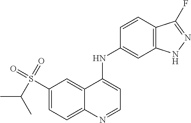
C1(S(=O)(=O)C(C)C)=CC=C2C(=C1)C(NC1=CC3=C(C=C1)C(F)=NN3)=CC=N2
